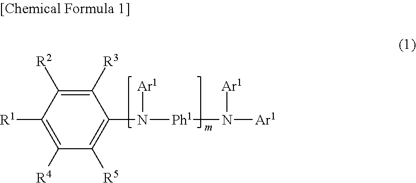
C1([R3])=C([R2])C([R1])=C([R4])C([R5])=C1N([Ph1]N([Ar1])[Ar1])[Ar1]
